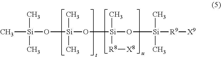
C[Si](O[Si](O[Si](O[Si](C)(C)[R9][X9])(C)[R8][X8])(C)C)(C)C
